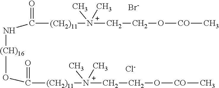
[Cl-].[Br-].O([(CH)16]NC([(CH2)11][N+](CCO[CO]C)(C)C)=O)C(=O)[(CH2)11][N+](CCO[CO]C)(C)C
